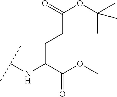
C(C(C(OC)=O)NC(C)C)CC(OC(C)(C)C)=O
